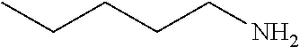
CCCCCN
